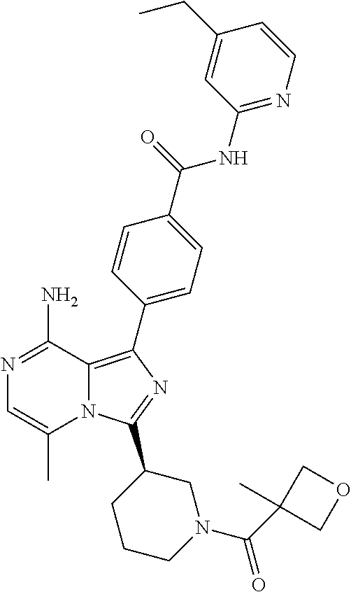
N12C(=C(C3=CC=C(C(=O)NC4=NC=CC(CC)=C4)C=C3)N=C1C1CCCN(C(C3(C)COC3)=O)C1)C(N)=NC=C2C
